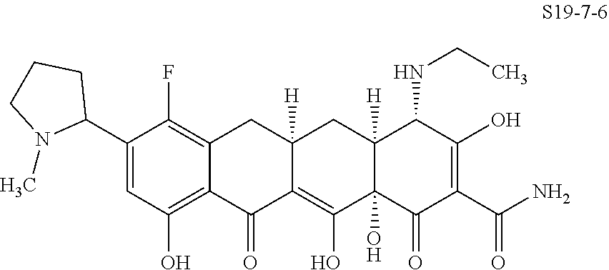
C12=C(F)C(C3CCCN3C)=CC(O)=C1C(=O)C1=C(O)C3(O)C([H])(CC1([H])C2)C(NCC)C(O)=C(C(N)=O)C3=O
